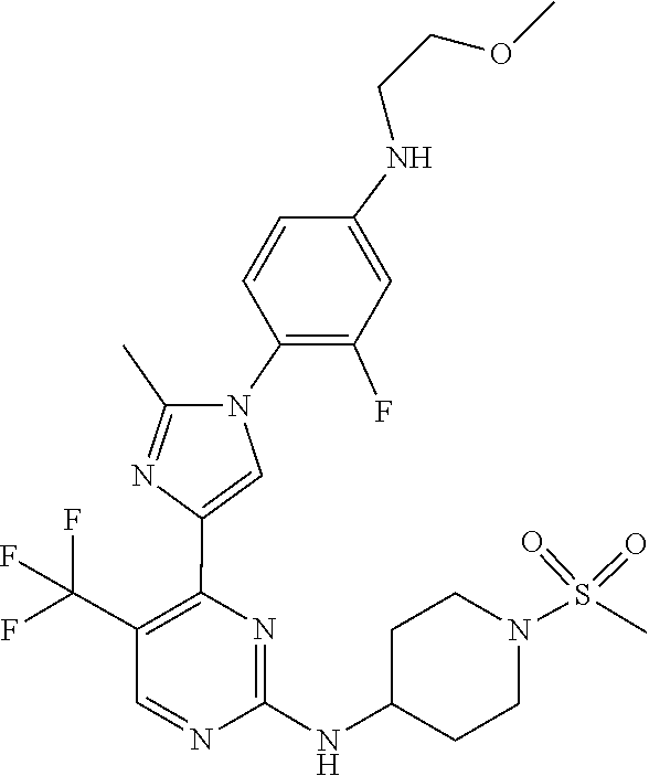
C1C(NC2=NC(C3=CN(C4=C(F)C=C(NCCOC)C=C4)C(C)=N3)=C(C(F)(F)F)C=N2)CCN(S(=O)(=O)C)C1
